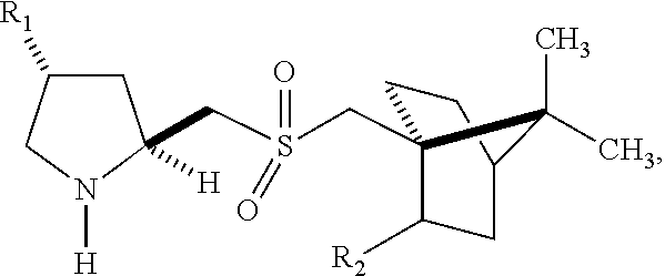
C1C([R1])CN([H])C1([H])CS(CC12CCC(CC1[R2])C2(C)C)(=O)=O
